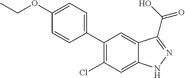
C1(C2=CC=C(OCC)C=C2)=C(Cl)C=C2C(=C1)C(C(O)=O)=NN2
